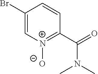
C1(Br)=C[N+]([O-])=C(C(=O)N(C)C)C=C1
